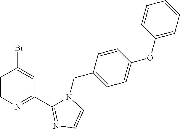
C1=CN=C(C2=NC=CN2CC2=CC=C(OC3=CC=CC=C3)C=C2)C=C1Br
